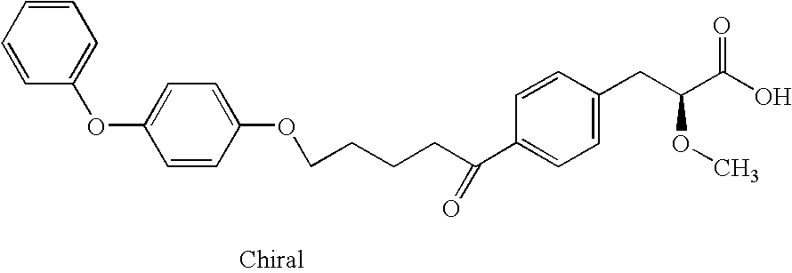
C1(C(CCCCOC2=CC=C(OC3=CC=CC=C3)C=C2)=O)=CC=C(CC(OC)C(=O)O)C=C1
